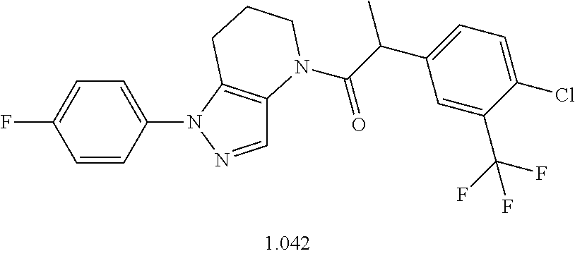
C1=C(N2N=CC3=C2CCCN3C(C(C2=CC=C(Cl)C(C(F)(F)F)=C2)C)=O)C=CC(F)=C1
